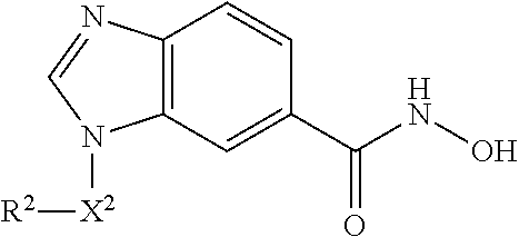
C12=C(C=C(C(NO)=O)C=C1)N([X2][R2])C=N2
